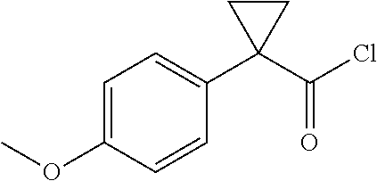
C1=C(OC)C=CC(C2(C(=O)Cl)CC2)=C1
